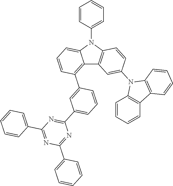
C12=C(C3=CC(C4=NC(C5=CC=CC=C5)=NC(C5=CC=CC=C5)=N4)=CC=C3)C=CC=C1N(C1=CC=CC=C1)C1=C2C=C(N2C3=C(C=CC=C3)C3=C2C=CC=C3)C=C1
